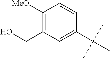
C1(C(C)(C)C)=CC(CO)=C([MeO])C=C1
